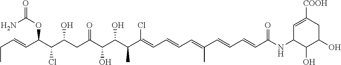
CCC=CC(C(C(CC(C(C(C(C(=CC=CC=C(C=CC=CC(NC1C=C([COOH])CC(O)C1O)=O)C)Cl)C)O)O)=O)O)Cl)OC(=O)N
